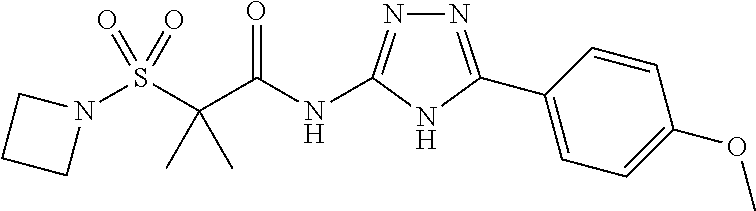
S(C(C(NC1=NN=C(C2=CC=C(OC)C=C2)N1)=O)(C)C)(=O)(=O)N1CCC1
